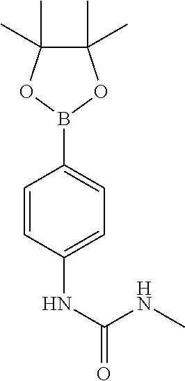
C1=CC(NC(NC)=O)=CC=C1B1OC(C)(C)C(C)(C)O1
